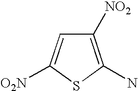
C1([NO2])=C(N)SC([O2N])=C1
